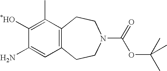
C12=C(CCN(C(=O)OC(C)(C)C)CC1)C=C(N)C([*HO])=C2C
